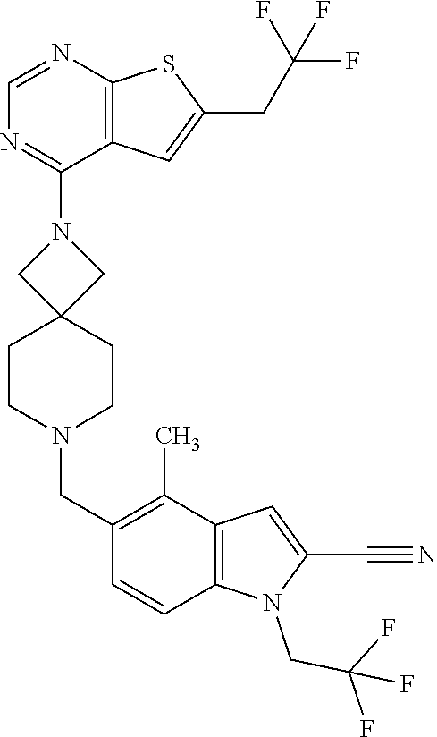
N1(C2=NC=NC3=C2C=C(CC(F)(F)F)S3)CC2(CCN(CC3=C(C)C4=C(C=C3)N(CC(F)(F)F)C(C#N)=C4)CC2)C1
